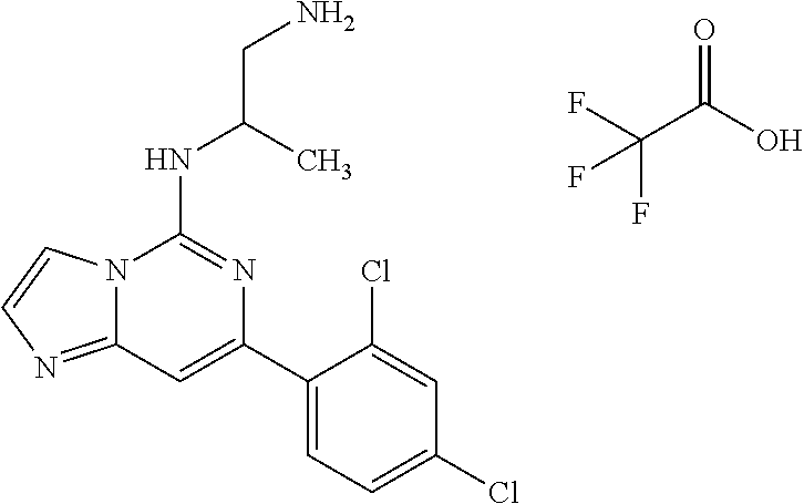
N12C(=NC=C1)C=C(C1=CC=C(Cl)C=C1Cl)N=C2NC(C)CN.C(F)(C(O)=O)(F)F
